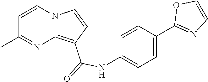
N12C(=C(C(=O)NC3=CC=C(C4=NC=CO4)C=C3)C=C1)N=C(C)C=C2
